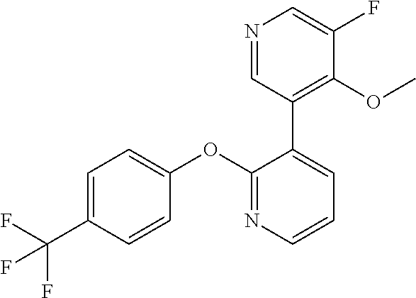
C1=C(C(F)(F)F)C=CC(OC2=NC=CC=C2C2=C(OC)C(F)=CN=C2)=C1
